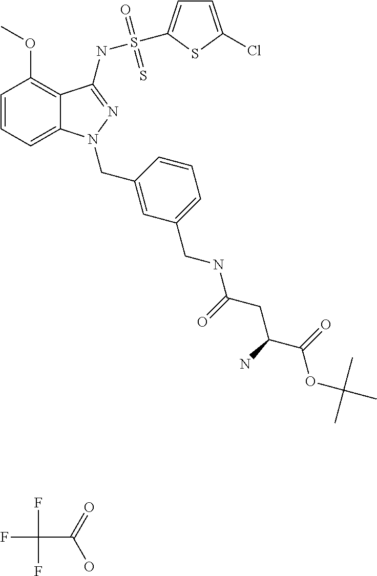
C1=CC=C2C(=C1OC)C(NS(=O)(=S)C1=CC=C(Cl)S1)=NN2CC1=CC(CNC(CC(C(=O)OC(C)(C)C)N)=O)=CC=C1.FC(F)(F)C(=O)O
